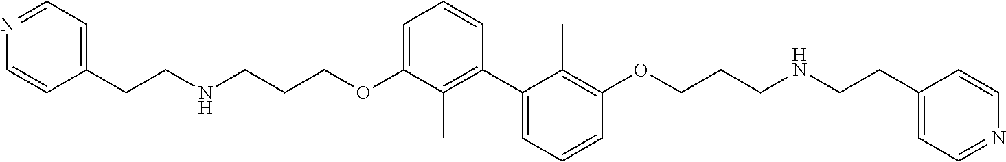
C1=C(OCCCNCCC2=CC=NC=C2)C(C)=C(C2=CC=CC(OCCCNCCC3=CC=NC=C3)=C2C)C=C1
